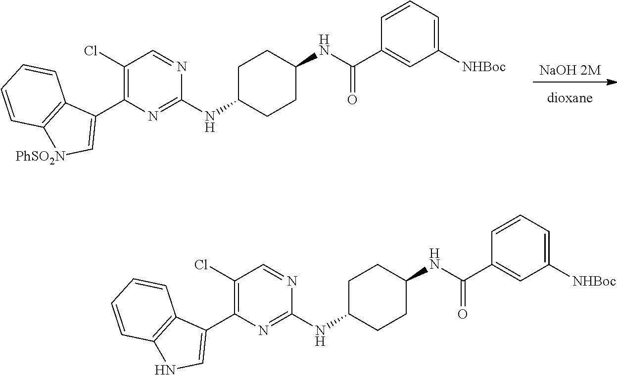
[NaOH 2M].C1(Cl)=C(C2=C[PhSO2N]C3=C2C=CC=C3)N=C(NC2CCC(NC(=O)C3=CC([NHBoc])=CC=C3)CC2)N=C1.C1(Cl)=C(C2=CNC3=C2C=CC=C3)N=C(NC2CCC(NC(=O)C3=CC([NHBoc])=CC=C3)CC2)N=C1
